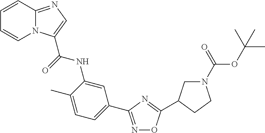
C1=CC2=NC=C(C(=O)NC3=CC(C4=NOC(C5CN(C(=O)OC(C)(C)C)CC5)=N4)=CC=C3C)N2C=C1
